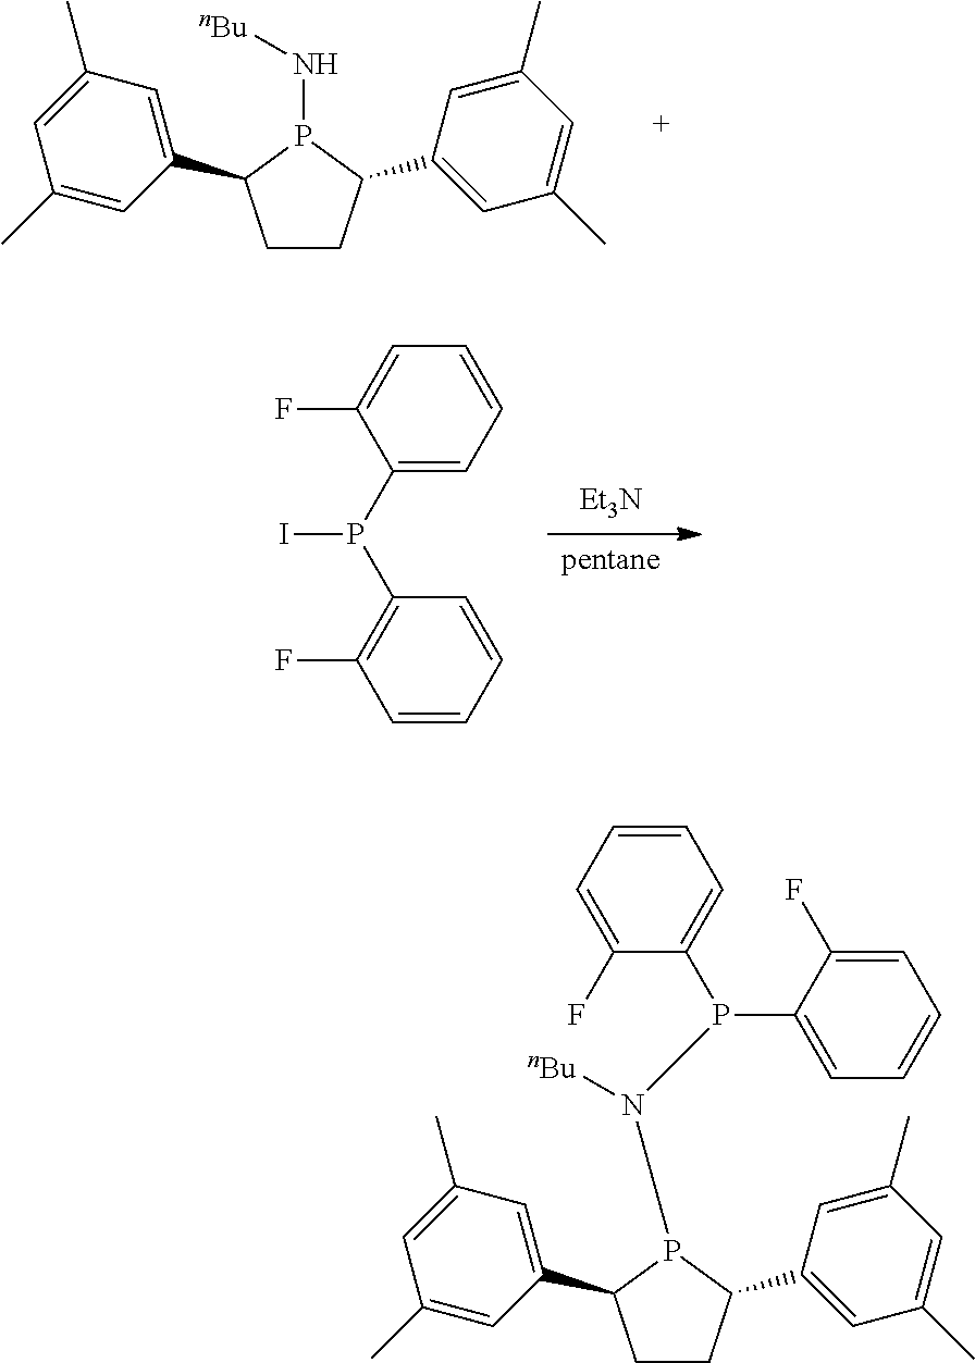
C1CC(C2=CC(C)=CC(C)=C2)P(N[nBu])C1C1=CC(C)=CC(C)=C1.[Et3N].[pentane].IP(C1=CC=CC=C1F)C1=C(F)C=CC=C1.C1CC(C2=CC(C)=CC(C)=C2)P(N([nBu])P(C2=CC=CC=C2F)C2=CC=CC=C2F)C1C1=CC(C)=CC(C)=C1
